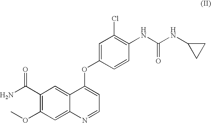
C1(C(N)=O)=C(OC)C=C2C(=C1)C(OC1=CC(Cl)=C(NC(=O)NC3CC3)C=C1)=CC=N2
